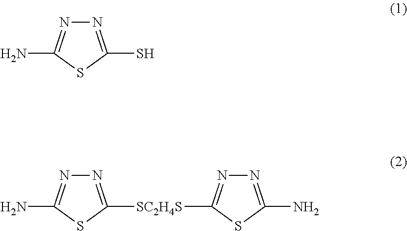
N1=C(S)SC(N)=N1.N1=C([SC2H4S]C2=NN=C(N)S2)SC(N)=N1
